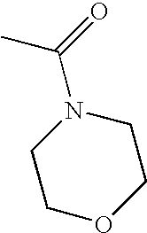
C1COCCN1C(=O)C
